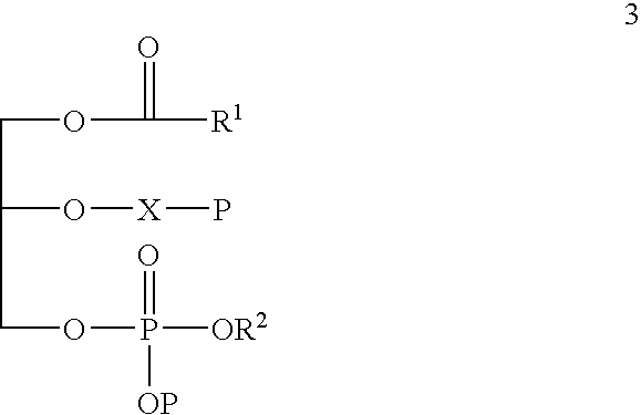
C(C(COP([OR2])(=O)[OP])O[X]P)OC(=O)[R1]
